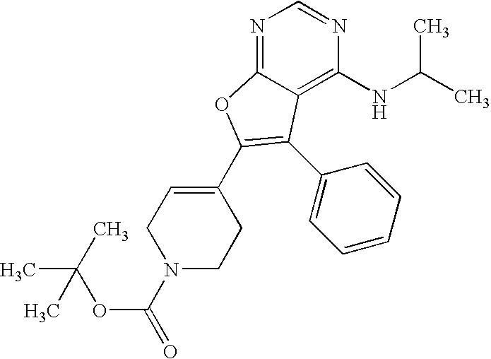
N1=C2C(=C(NC(C)C)N=C1)C(C1=CC=CC=C1)=C(C1=CCN(C(OC(C)(C)C)=O)CC1)O2
